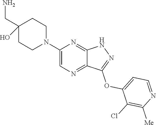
C1(CN)(O)CCN(C2=CN=C3C(=N2)NN=C3OC2=CC=NC([Me])=C2Cl)CC1
